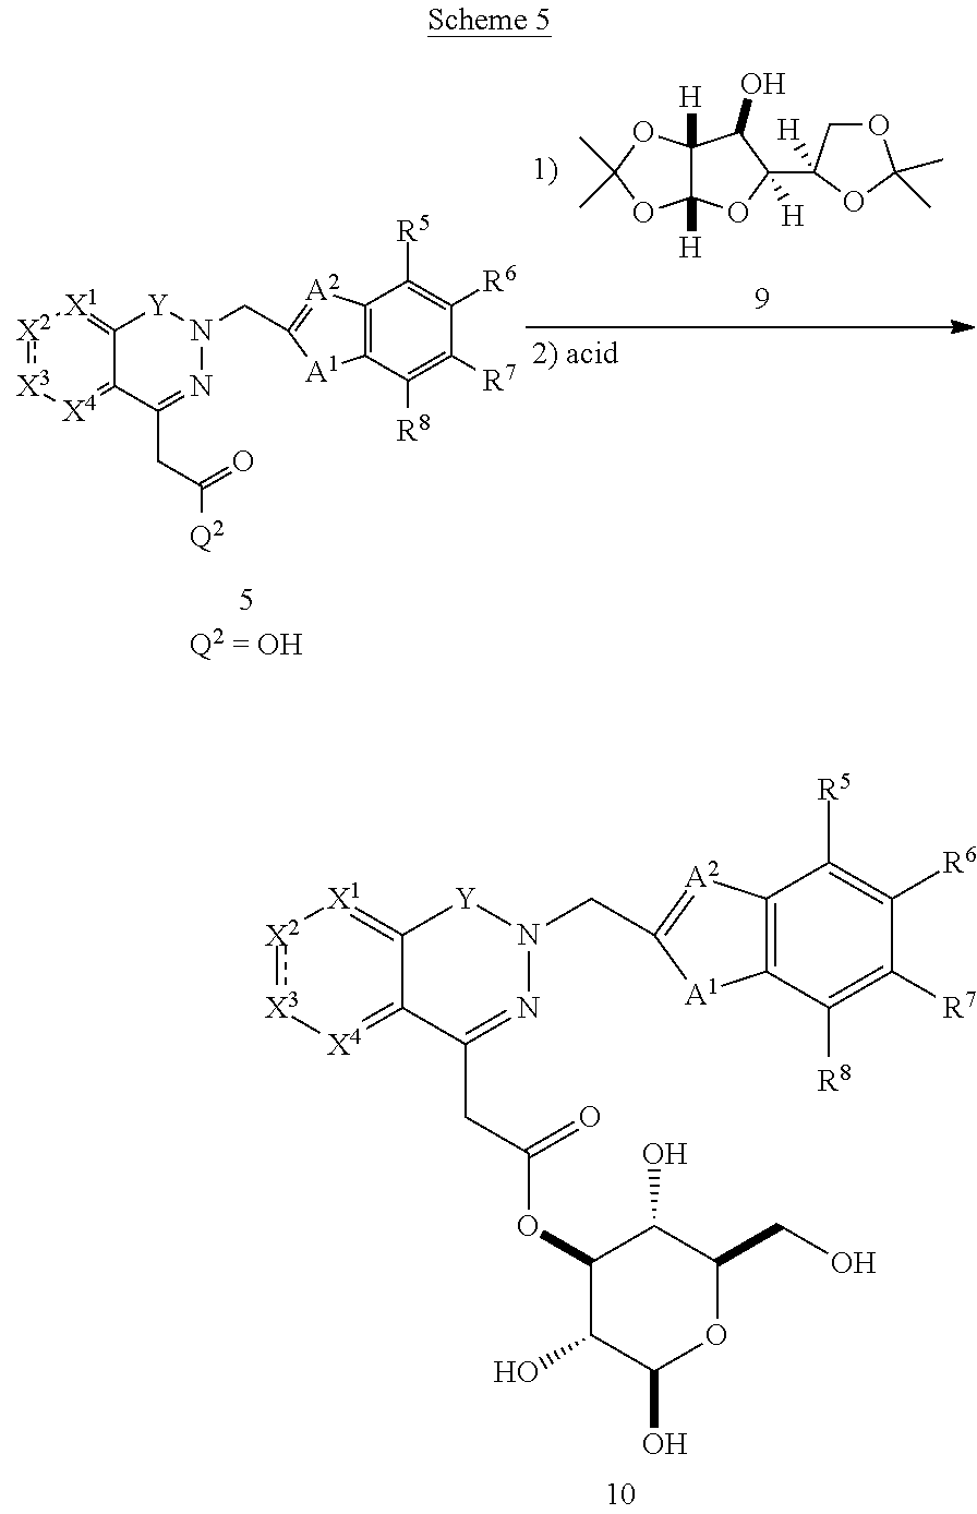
[X2]1:[X3][X4]=C2C(=[X1]1)[Y]N(CC1=[A2]C3=C(C([R8])=C([R7])C([R6])=C3[R5])[A1]1)N=C2CC(OC1C(O)C(O)OC(CO)C1O)=O.C12([H])C([H])(OC(C)(C)O1)C(O)C(C1([H])COC(C)(C)O1)([H])O2.[X2]1:[X3][X4]=C2C(=[X1]1)[Y]N(CC1=[A2]C3=C(C([R8])=C([R7])C([R6])=C3[R5])[A1]1)N=C2CC([Q2])=O
